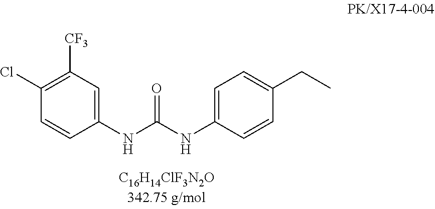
C1(Cl)=C([CF3])C=C(NC(NC2=CC=C(CC)C=C2)=O)C=C1
